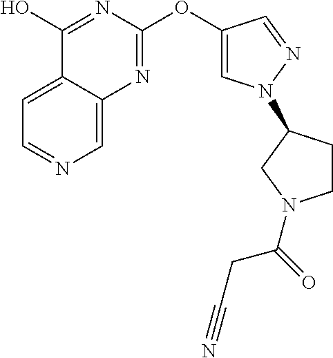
C1=C2C(=CN=C1)N=C(OC1=CN(C3CCN(C(=O)CC#N)C3)N=C1)N=C2O
